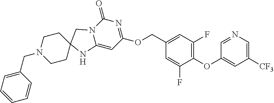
O(CC1=CC(F)=C(OC2=CC([CF3])=CN=C2)C(F)=C1)C1=NC(=O)N2C(=C1)NC1(C2)CCN(CC2=CC=CC=C2)CC1
